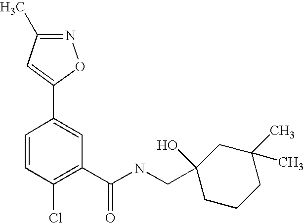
C1=CC(Cl)=C(C(NCC2(O)CCCC(C)(C)C2)=O)C=C1C1=CC(C)=NO1
